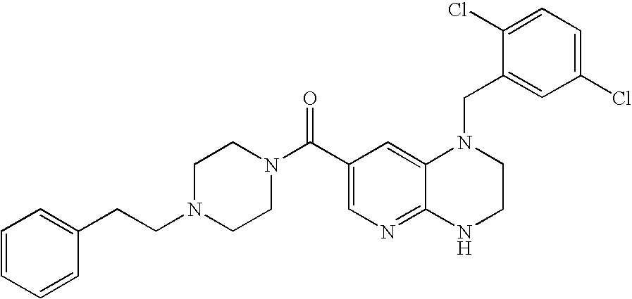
N1(C(C2=CN=C3C(=C2)N(CC2=CC(Cl)=CC=C2Cl)CCN3)=O)CCN(CCC2=CC=CC=C2)CC1
